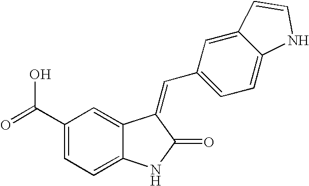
C1(C(O)=O)=CC=C2C(=C1)C(=CC1=CC=C3C(=C1)C=CN3)C(=O)N2
